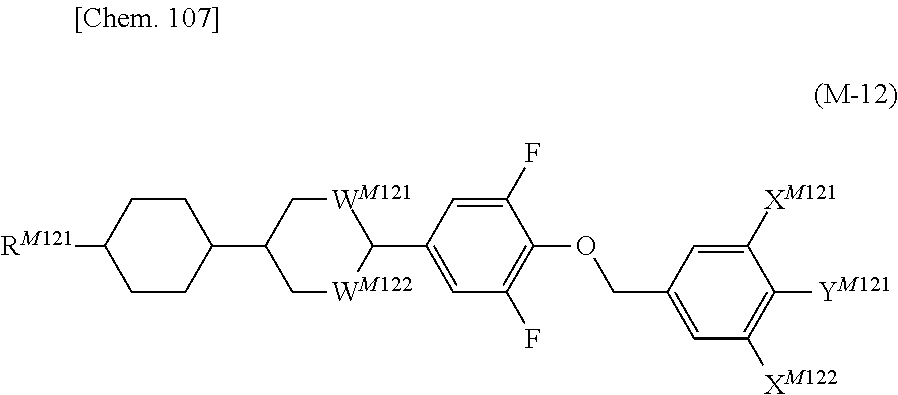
C1(F)=CC(C2[WM121]CC(C3CCC([RM121])CC3)C[WM122]2)=CC(F)=C1OCC1=CC([XM122])=C([YM121])C([XM121])=C1
